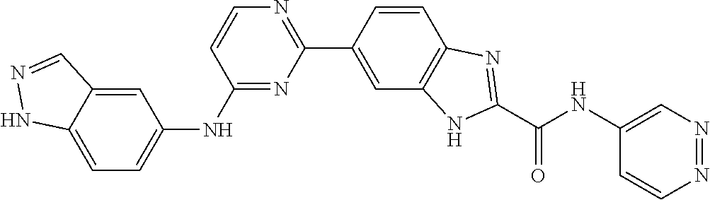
C1=C2C(=CC(NC3=NC(C4=CC5=C(C=C4)N=C(C(NC4=CN=NC=C4)=O)N5)=NC=C3)=C1)C=NN2
